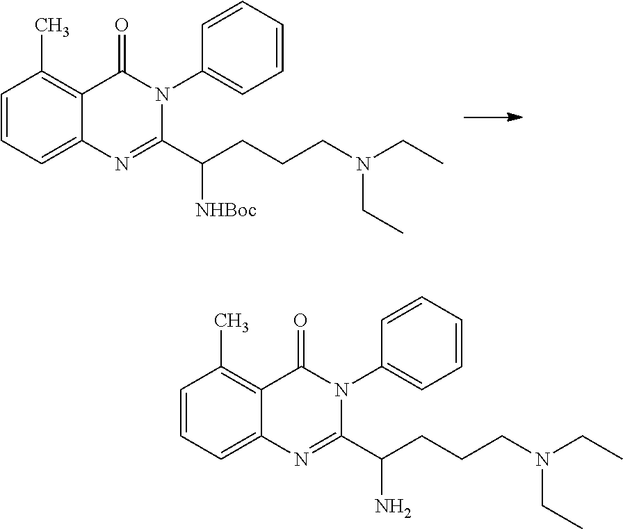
C1=CC=C2C(=C1C)C(=O)N(C1=CC=CC=C1)C(C(CCCN(CC)CC)[NHBoc])=N2.C1=CC=C2C(=C1C)C(=O)N(C1=CC=CC=C1)C(C(CCCN(CC)CC)N)=N2
